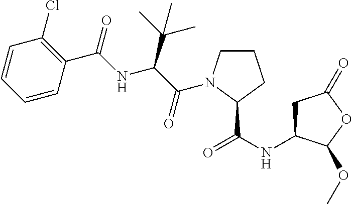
C1=CC=CC(C(=O)NC(C(C)(C)C)C(=O)N2CCCC2C(NC2CC(=O)OC2OC)=O)=C1Cl
